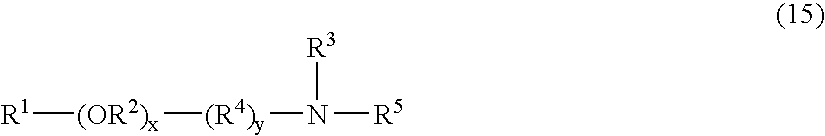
[R1][(OR2)x][(R4)y]N([R3])[R5]
